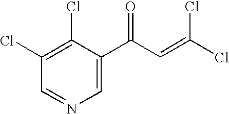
C1(Cl)=C(Cl)C=NC=C1C(C=C(Cl)Cl)=O
